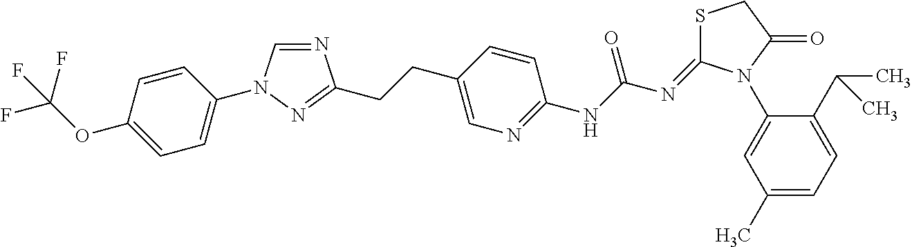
N1=CN(C2=CC=C(OC(F)(F)F)C=C2)N=C1CCC1=CN=C(NC(N=C2SCC(=O)N2C2=CC(C)=CC=C2C(C)C)=O)C=C1
